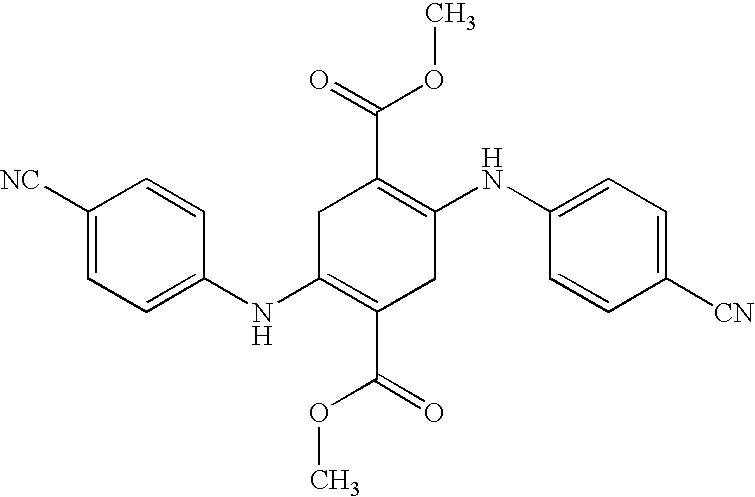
C1([NC])=CC=C(NC2=C(C(OC)=O)CC(NC3=CC=C([CN])C=C3)=C(C(=O)OC)C2)C=C1
